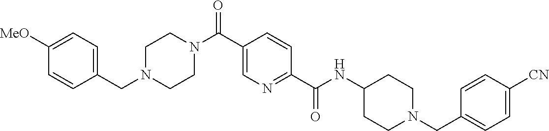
N(C(C1=NC=C(C(N2CCN(CC3=CC=C([OMe])C=C3)CC2)=O)C=C1)=O)C1CCN(CC2=CC=C([CN])C=C2)CC1
